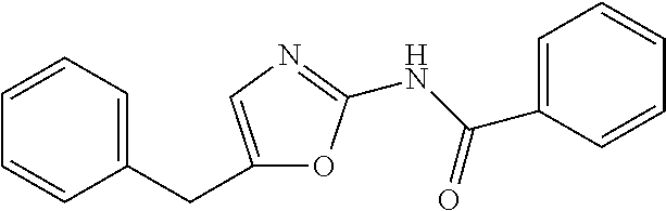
C1(CC2=CC=CC=C2)=CN=C(NC(C2=CC=CC=C2)=O)O1
